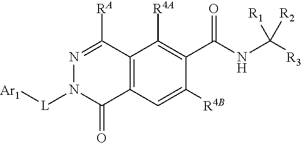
N1=C([RA])C2=C(C(=O)N1[L][Ar1])C=C([R4B])C(C(NC([R3])([R2])[R1])=O)=C2[R4A]
